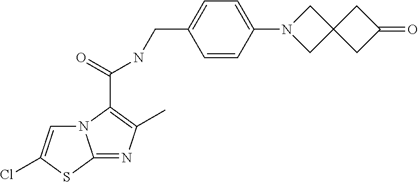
N(CC1=CC=C(N2CC3(C2)CC(=O)C3)C=C1)C(C1=C(C)N=C2N1C=C(Cl)S2)=O
